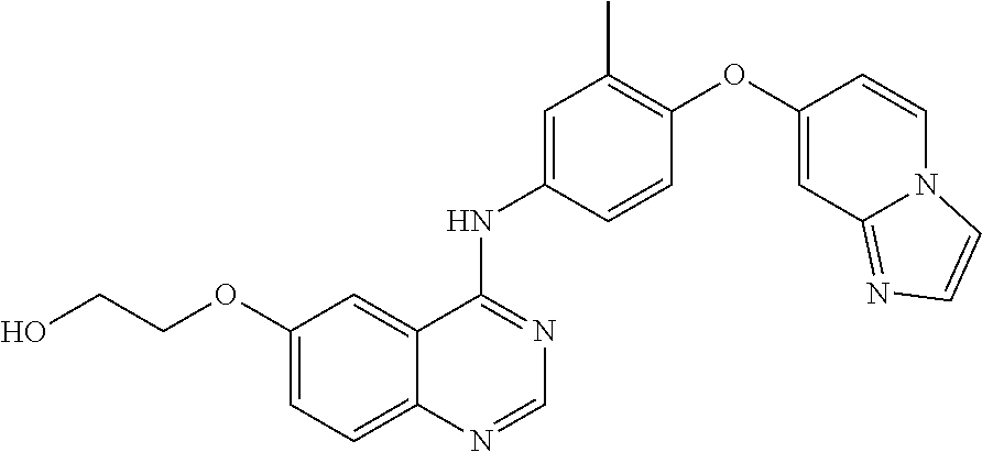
C12=CC=C(OCCO)C=C1C(NC1=CC(C)=C(OC3=CC4=NC=CN4C=C3)C=C1)=NC=N2
